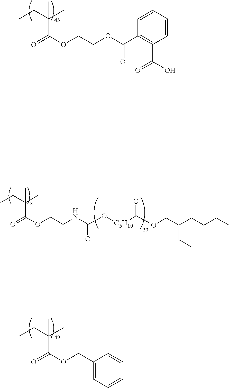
CCC(C)(C(OCCOC(C1=C(C(O)=O)C=CC=C1)=O)=O)C.CCC(C)(C(OCCNC(O[C5H10]C(OCC(CCCC)CC)=O)=O)=O)C.CCC(C)(C(OCC1=CC=CC=C1)=O)C
